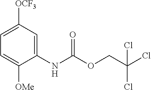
C1=C([OCF3])C=C(NC(=O)OCC(Cl)(Cl)Cl)C([OMe])=C1
